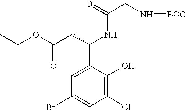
C1(C(NC(=O)CN[BOC])CC(OCC)=O)=CC(Br)=CC(Cl)=C1O
